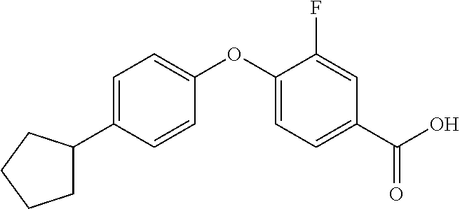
C1=C(C2CCCC2)C=CC(OC2=CC=C(C(O)=O)C=C2F)=C1
